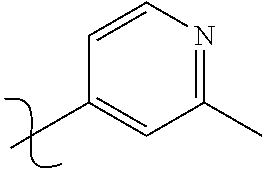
C1=CN=C(C)C=C1CC
